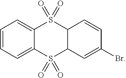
C1=CC=C2C(=C1)S(=O)(=O)C1C(S2(=O)=O)C=C(Br)C=C1
